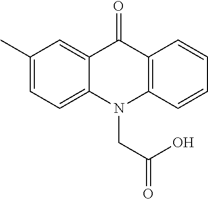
C12=CC=C(C)C=C1C(=O)C1=C(N2CC(=O)O)C=CC=C1
